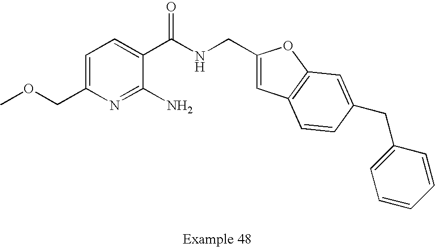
C1=C(COC)N=C(N)C(C(NCC2=CC3=C(O2)C=C(CC2=CC=CC=C2)C=C3)=O)=C1
